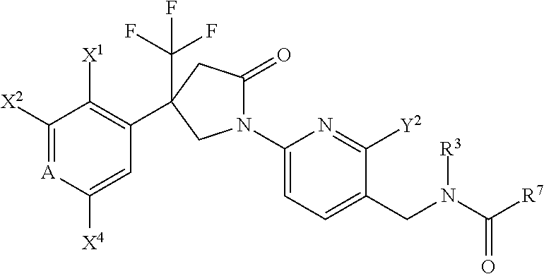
C1([X2])=[A]C([X4])=CC(C2(C(F)(F)F)CC(=O)N(C3=CC=C(CN(C([R7])=O)[R3])C([Y2])=N3)C2)=C1[X1]
